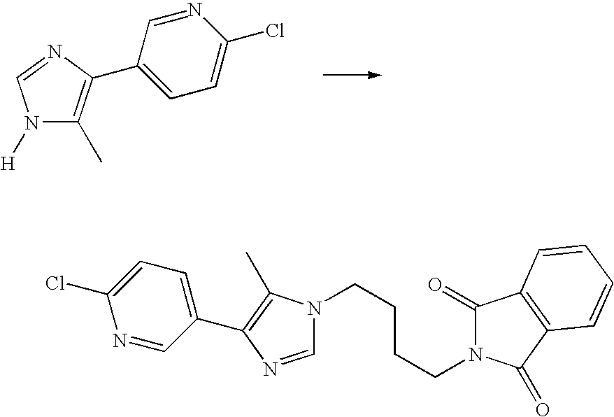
N1([H])C(C)=C(C2=CC=C(Cl)N=C2)N=C1.C1=NC(C2=CC=C(Cl)N=C2)=C(C)N1CCCCN1C(=O)C2=C(C1=O)C=CC=C2
